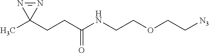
C1(CCC(NCCOCC[N3])=O)(C)N=N1
